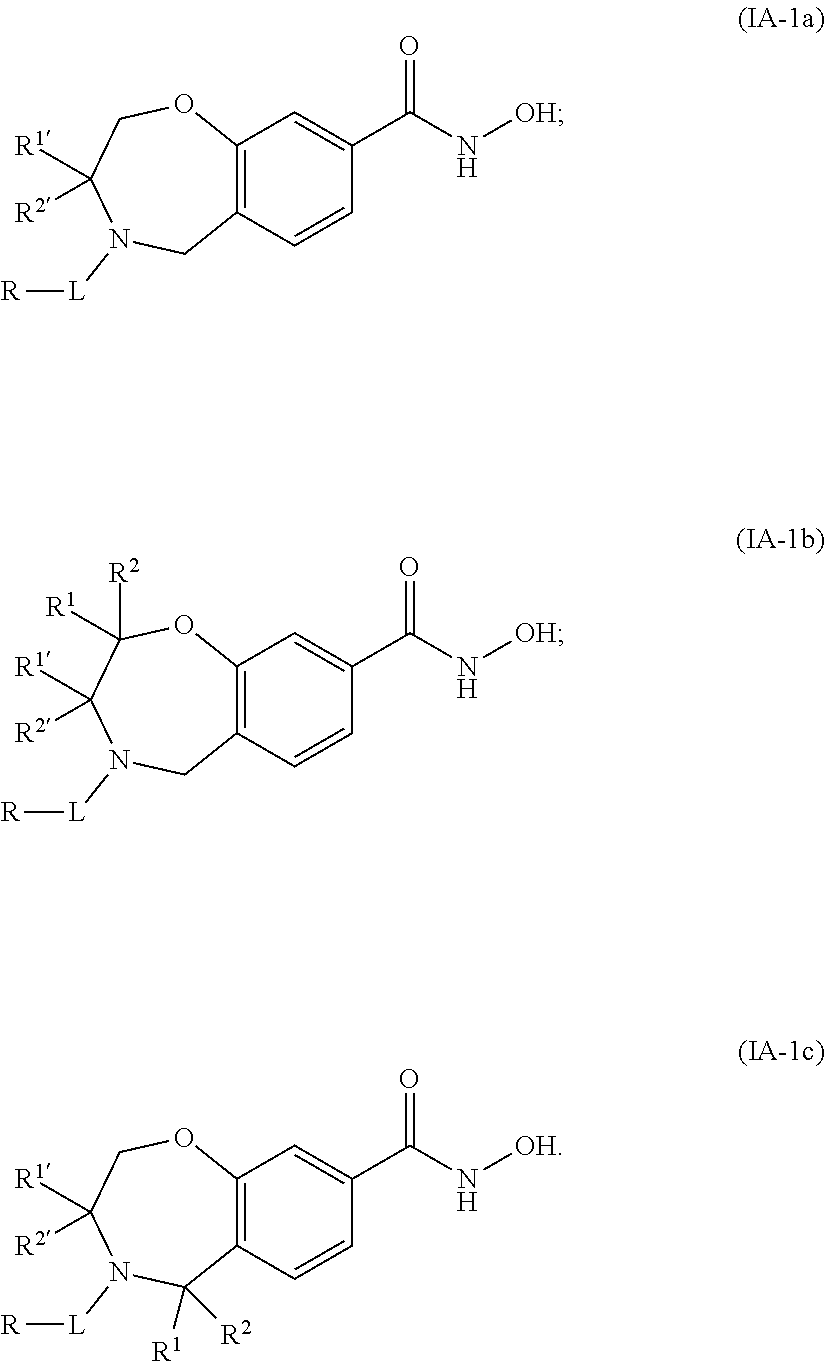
C12=C(C=CC(C(=O)N[OH])=C1)CN([L][R])C([R1])([R2])CO2.C12=C(C=CC(C(=O)N[OH])=C1)CN([L][R])C([R1])([R2])C([R2])([R1])O2.C12=C(C=CC(C(=O)N[OH])=C1)C([R1])([R2])N([L][R])C([R1])([R2])CO2
